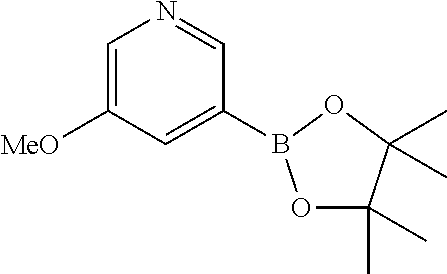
C1=C([MeO])C=C(B2OC(C)(C)C(C)(C)O2)C=N1
